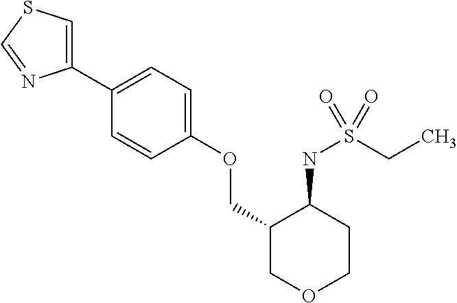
C1(C2=CC=C(OCC3COCCC3NS(CC)(=O)=O)C=C2)=CSC=N1
